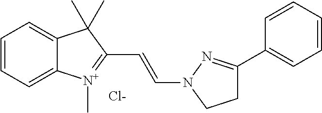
C1=CC=C2C(=C1)C(C)(C)C(C=CN1N=C(C3=CC=CC=C3)CC1)=[N+]2C.[Cl-]
